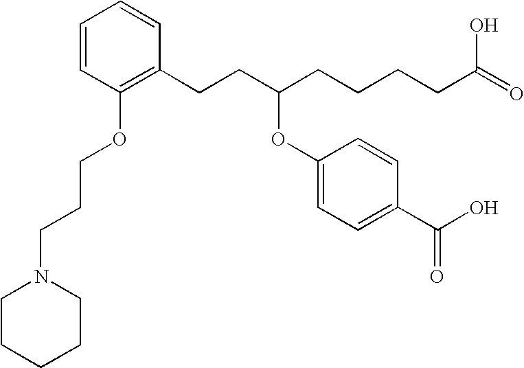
C1=CC(OCCCN2CCCCC2)=C(CCC(CCCCC(=O)O)OC2=CC=C(C(O)=O)C=C2)C=C1
